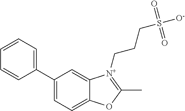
C1(C2=CC=CC=C2)=CC=C2C(=C1)[N+](CCCS([O-])(=O)=O)=C(C)O2
